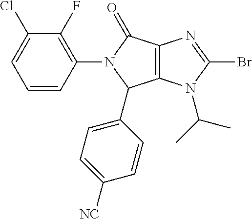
C12=C(N(C(C)C)C(Br)=N1)C(C1=CC=C([NC])C=C1)N(C1=C(F)C(Cl)=CC=C1)C2=O
